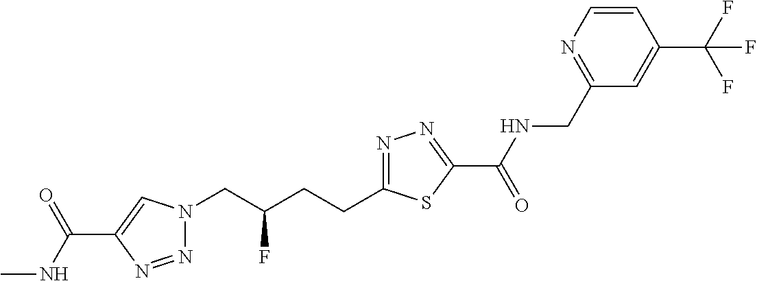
C1=CN=C(CNC(C2=NN=C(CCC(CN3N=NC(C(NC)=O)=C3)F)S2)=O)C=C1C(F)(F)F
